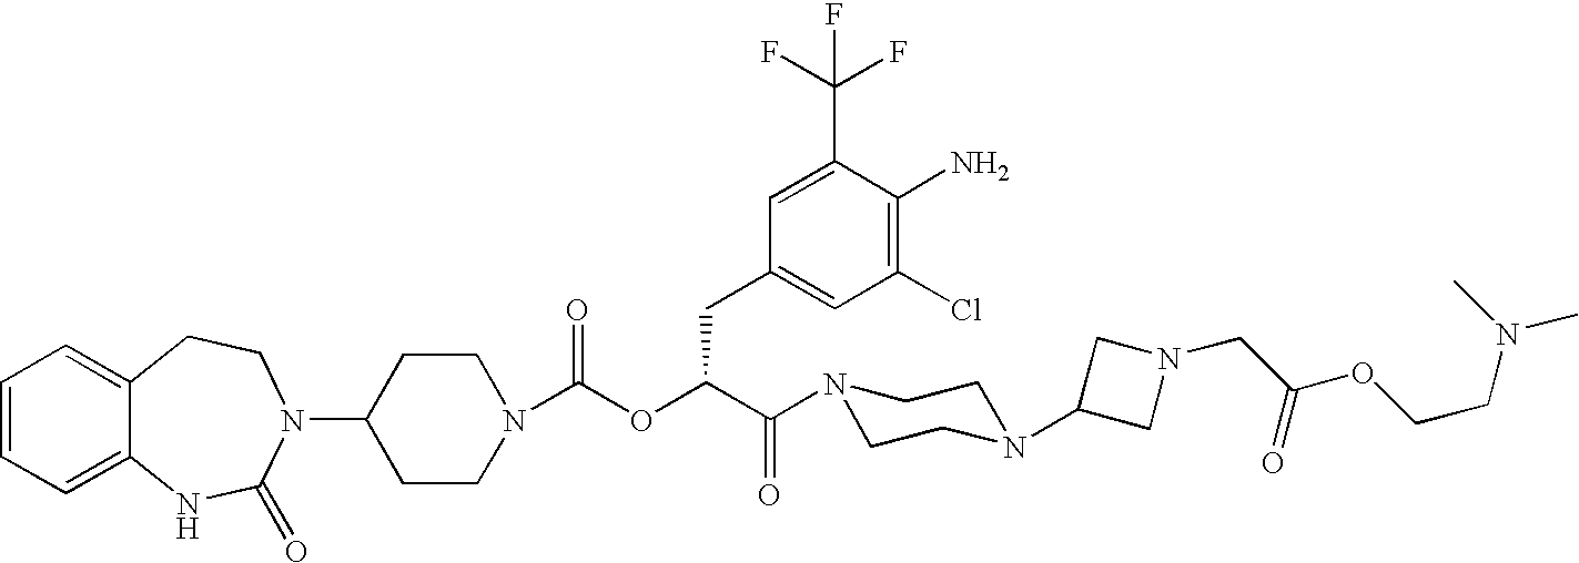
C1(N2C(=O)NC3=CC=CC=C3CC2)CCN(C(OC(C(N2CCN(C3CN(CC(OCCN(C)C)=O)C3)CC2)=O)CC2=CC(Cl)=C(N)C(C(F)(F)F)=C2)=O)CC1
